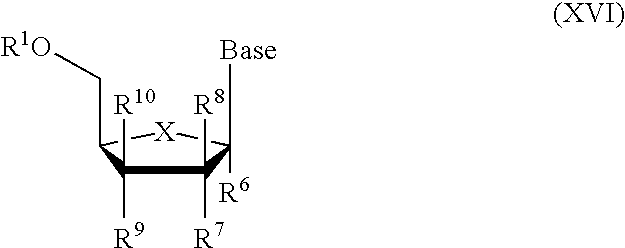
C1([R7])([R8])C([R9])([R10])C(C[R1O])[X]C1([R6])[Base]
